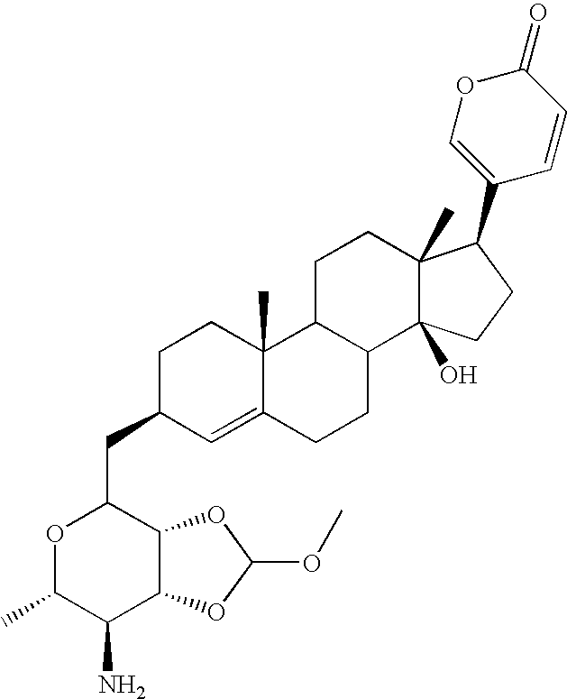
C1CC(CC2OC(C)C(N)C3C2OC(OC)O3)C=C2C1(C)C1C(CC2)C2(O)C(C)(CC1)C(C1=COC(=O)C=C1)CC2
